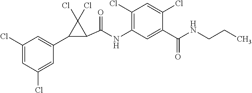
C1(Cl)=CC(Cl)=CC(C2C(C(=O)NC3=C(Cl)C=C(Cl)C(C(=O)NCCC)=C3)C2(Cl)Cl)=C1
